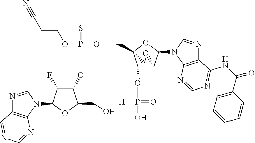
C1(OP(=S)(OCCC#N)OCC23C(OP([H])(=O)O)C(C(N4C5=C(N=C4)C(NC(=O)C4=CC=CC=C4)=NC=N5)O2)OC3)C(F)C(N2C=NC3=C2N=CN=C3)OC1CO
